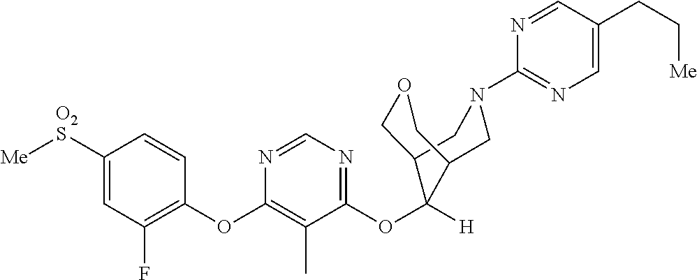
C1=CC(OC2=C(C)C(OC3([H])C4COCC3CN(C3=NC=C(CC[Me])C=N3)C4)=NC=N2)=C(F)C=C1[O2S][Me]
